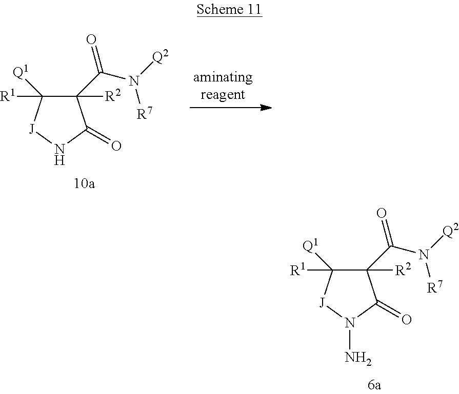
C1(C(N([Q2])[R7])=O)([R2])C([R1])([Q1])[J]N(N)C1=O.C1(C(N([Q2])[R7])=O)([R2])C([R1])([Q1])[J]NC1=O
